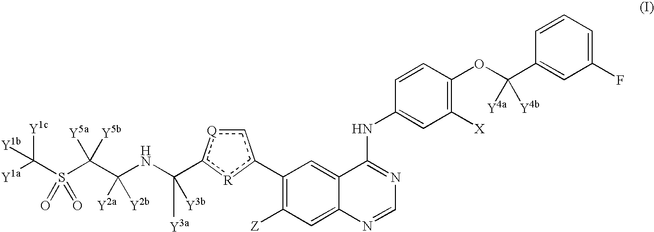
C1(c2c[Q]c(C(NC(C(S(C([Y1a])([Y1c])[Y1b])(=O)=O)([Y5b])[Y5a])([Y2a])[Y2b])([Y3a])[Y3b])[R]2)=C([Z])C=C2C(=C1)C(NC1=CC([X])=C(OC(C3=CC(F)=CC=C3)([Y4a])[Y4b])C=C1)=NC=N2
